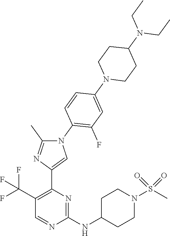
C1=NC(NC2CCN(S(C)(=O)=O)CC2)=NC(C2=CN(C3=C(F)C=C(N4CCC(N(CC)CC)CC4)C=C3)C(C)=N2)=C1C(F)(F)F
